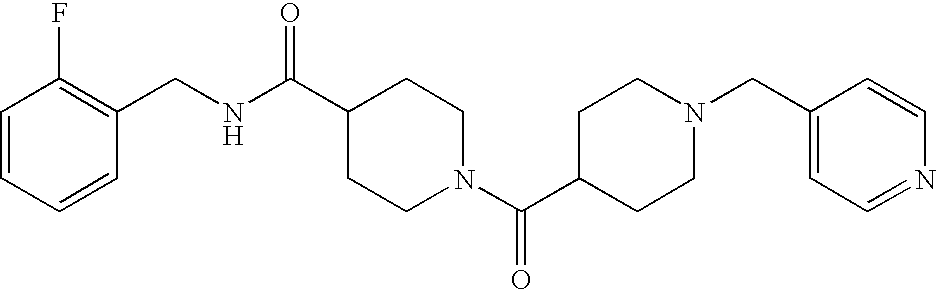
N(C(C1CCN(C(C2CCN(CC3=CC=NC=C3)CC2)=O)CC1)=O)CC1=C(F)C=CC=C1
